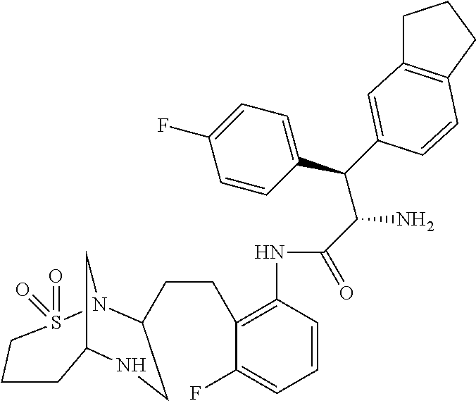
C(C(C1=CC=C(F)C=C1)C1=CC2=C(CCC2)C=C1)(C(=O)NC1=C(CCC2N3S(=O)(=O)CCCC(C3)NC2)C(F)=CC=C1)N
